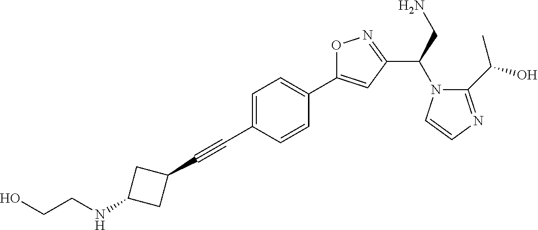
C1=C(C#CC2CC(NCCO)C2)C=CC(C2=CC(C(N3C(C(O)C)=NC=C3)CN)=NO2)=C1
